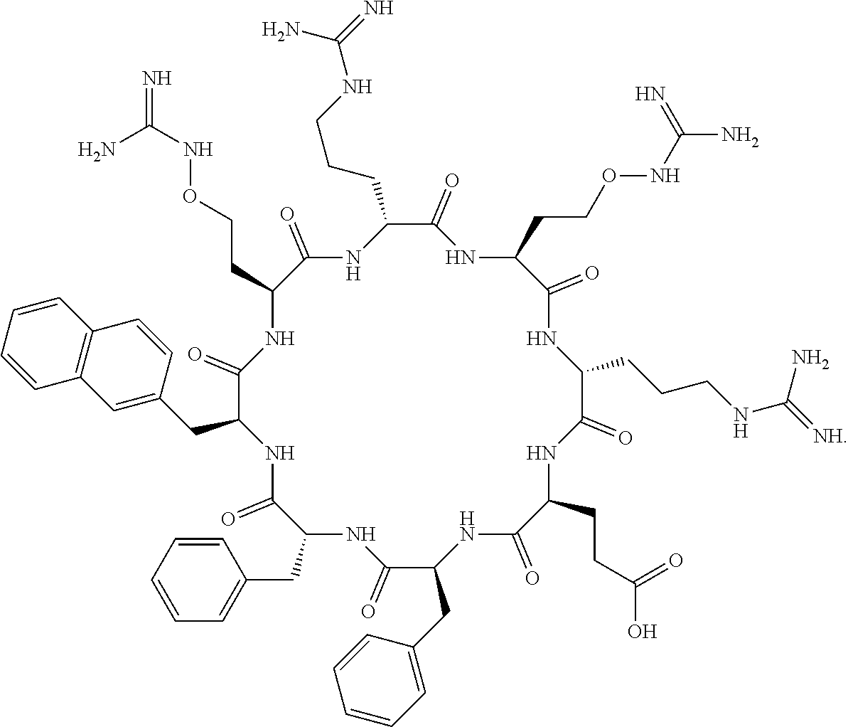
C1(=O)C(CC2=CC3=C(C=C2)C=CC=C3)NC(=O)C(CC2=CC=CC=C2)NC(=O)C(CC2=CC=CC=C2)NC(=O)C(CCC(=O)O)NC(=O)C(CCCNC(N)=[NH])NC(=O)C(CCONC(=N)N)NC(=O)C(CCCNC(N)=N)NC(=O)C(CCONC(N)=N)N1
